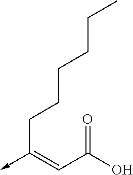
C(C(O)=O)=C(->C)CCCCCC
